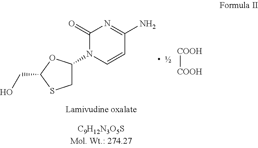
C1C(N2C=CC(N)=NC2=O)OC(CO)S1.[COOH][COOH]
